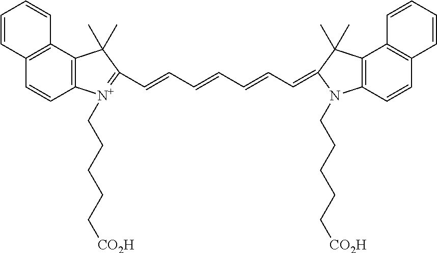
C12=C(C3=C(C=C1)[N+](CCCCC[CO2H])=C(C=CC=CC=CC=C1C(C)(C)C4=C(C=CC5=C4C=CC=C5)N1CCCCC[CO2H])C3(C)C)C=CC=C2
